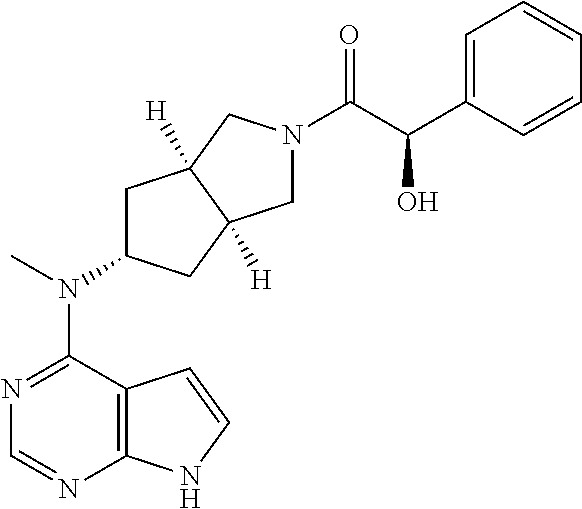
N1=C(N(C)C2CC3([H])C([H])(C2)CN(C(C(C2=CC=CC=C2)O)=O)C3)C2=C(N=C1)NC=C2
